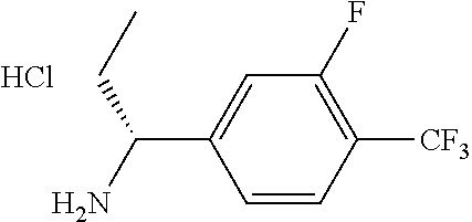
C1=CC([CF3])=C(F)C=C1C(N)CC.Cl
